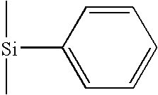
C1=C([Si](C)C)C=CC=C1
